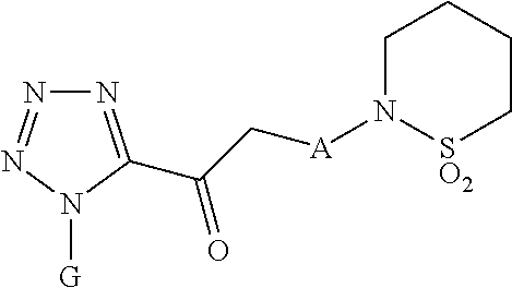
N1=C(C(=O)C[A]N2[SO2]CCCC2)N([G])N=N1
